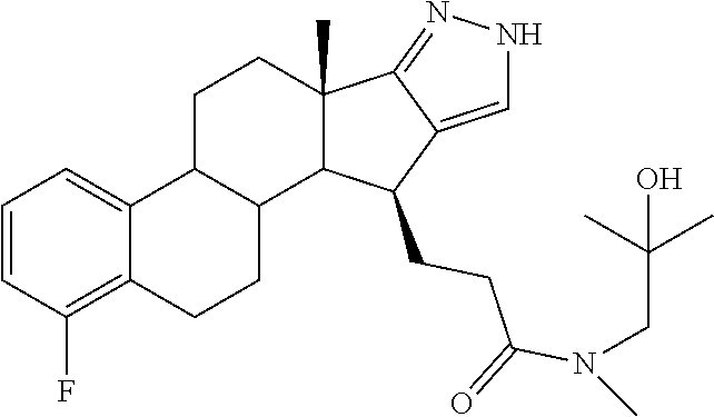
C(CN(C(CCC1C2=CNN=C2C2(C)CCC3C4=CC=CC(F)=C4CCC3C21)=O)C)(C)(O)C
